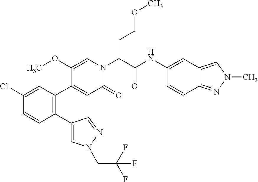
C1(C2=CN(CC(F)(F)F)N=C2)=C(C2=CC(=O)N(C(C(NC3=CC4=CN(C)N=C4C=C3)=O)CCOC)C=C2OC)C=C(Cl)C=C1
